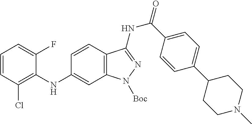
C1=CC(Cl)=C(NC2=CC3=C(C=C2)C(NC(C2=CC=C(C4CCN(C)CC4)C=C2)=O)=NN3[Boc])C(F)=C1
